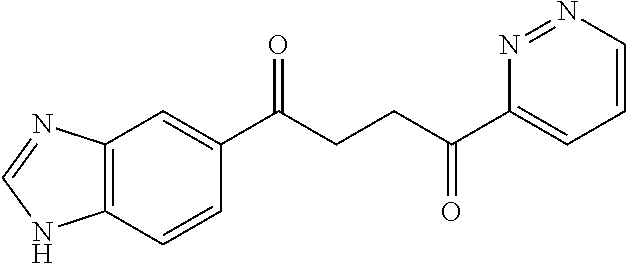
C1(C(CCC(C2=CC=CN=N2)=O)=O)=CC2=C(C=C1)NC=N2
